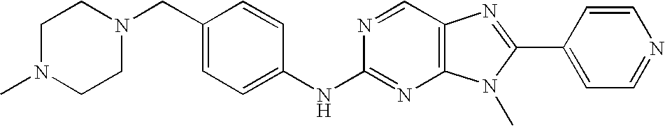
C1(CN2CCN(C)CC2)=CC=C(NC2=NC3=C(C=N2)N=C(C2=CC=NC=C2)N3C)C=C1
